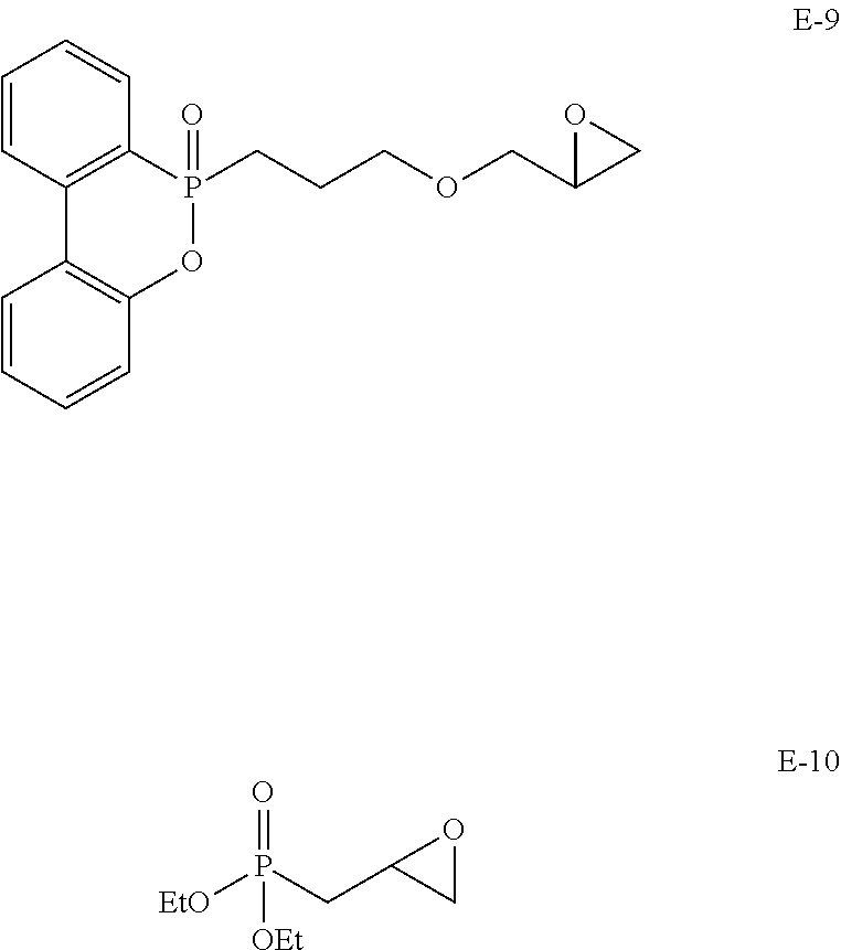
[EtO]P(=O)([OEt])CC1CO1.P1(CCCOCC2CO2)(=O)OC2=C(C3=C1C=CC=C3)C=CC=C2
